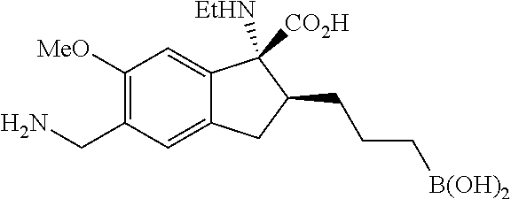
C1([MeO])=C(CN)C=C2C(=C1)C([EtHN])([CO2H])C(CCC[B(OH)2])C2
